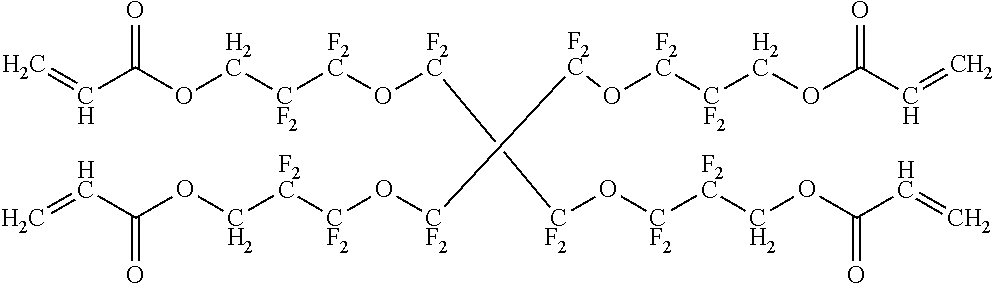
[F2C](O[F2C][CF2]COC(C=C)=O)[CF2]O[CF2][F2C]COC(C=C)=O.C=CC(OC[CF2][F2C]O[F2C][CF2]O[CF2][F2C]COC(C=C)=O)=O
